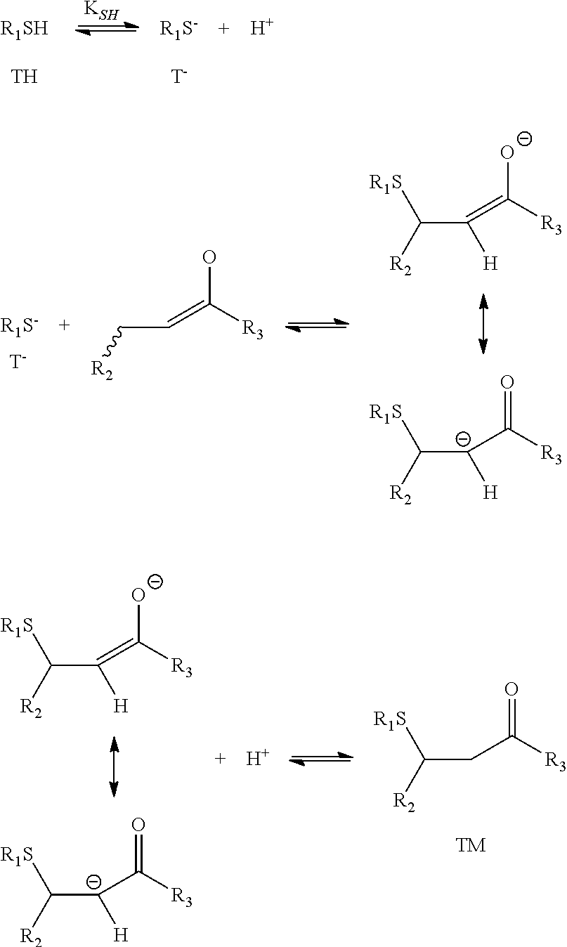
[TH].[R1SH].[KSH].[T].[R1S-].[H].C(C=C(O)[R3])[R2].C(C(=C([O-])[R3])[H])([R2])[R1S].C([C-](C(=O)[R3])[H])([R2])[R1S].[T].[R1S-].C(CC(=O)[R3])([R2])[R1S].[TM].C(C(=C([O-])[R3])[H])([R2])[R1S].C([C-](C(=O)[R3])[H])([R2])[R1S].[H]
